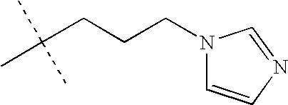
C(CCCN1C=CN=C1)(C)(C)C
